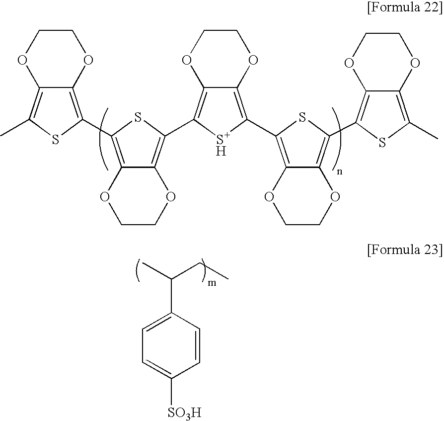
C1=CC(C(C)CC)=CC=C1[SO3H].C1COC2=C(C)SC(C3=C4C(=C(C5=C6OCCOC6=C(C6=C7C(=C(C8=C9OCCOC9=C(C)S8)S6)OCCO7)[S+H]5)S3)OCCO4)=C2O1
